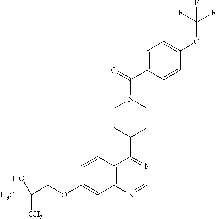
C12=C(N=CN=C1C1CCN(C(=O)C3=CC=C(OC(F)(F)F)C=C3)CC1)C=C(OCC(C)(C)O)C=C2
